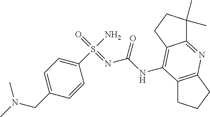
C1(S(N)(=O)=NC(NC2=C3C(=NC4=C2CCC4)C(C)(C)CC3)=O)=CC=C(CN(C)C)C=C1
